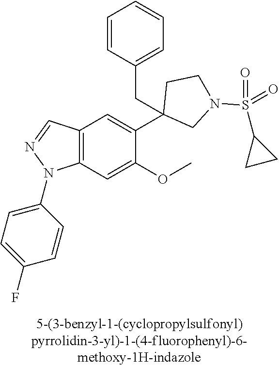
C12=C(C=C(OC)C(C3(CC4=CC=CC=C4)CN(S(C4CC4)(=O)=O)CC3)=C1)N(C1=CC=C(F)C=C1)N=C2
